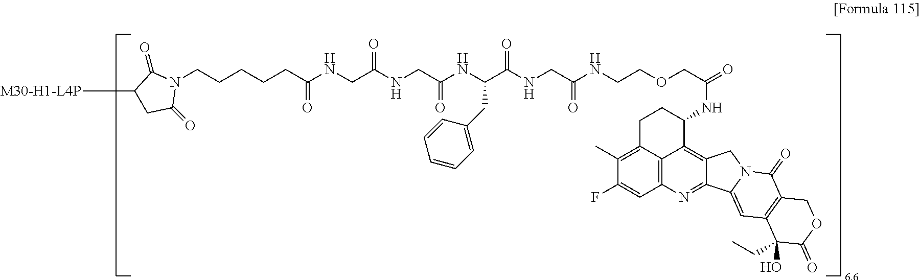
N1(CCCCCC(NCC(NCC(NC(CC2=CC=CC=C2)C(NCC(NCCOCC(=O)NC2CCC3=C(C)C(F)=CC4=C3C2=C2C(=N4)C3=CC4=C(C(=O)N3C2)COC(=O)C4(O)CC)=O)=O)=O)=O)=O)C(=O)C([M30-H1-L4P])CC1=O
